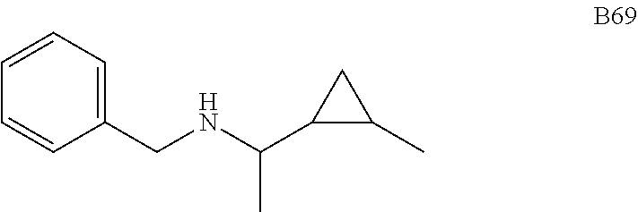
C1(CNC(C2C(C)C2)C)=CC=CC=C1
